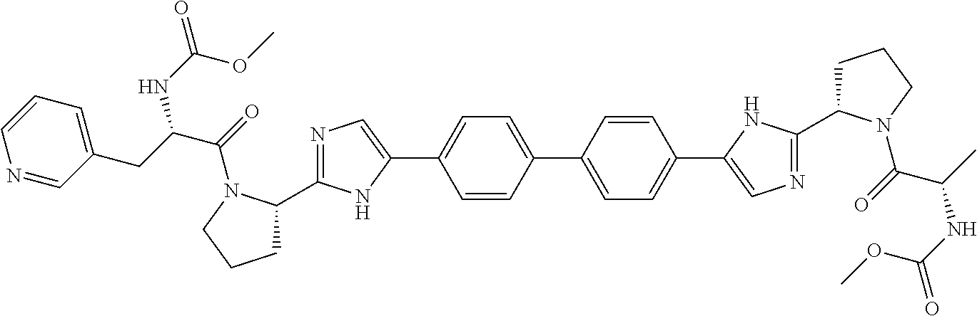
N1=C(C2CCCN2C(=O)C(CC2=CC=CN=C2)NC(=O)OC)NC(C2=CC=C(C3=CC=C(C4=CN=C(C5CCCN5C(=O)C(C)NC(=O)OC)N4)C=C3)C=C2)=C1
